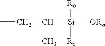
CCC([Si]([ORa])([Rb])[Rc])C
